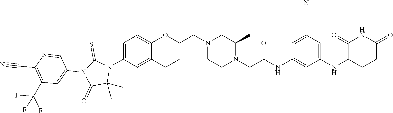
C1(C)(C)N(C2=CC=C(OCCN3CCN(CC(NC4=CC(NC5C(=O)NC(=O)CC5)=CC(C#N)=C4)=O)C(C)C3)C(CC)=C2)C(=S)N(C2=CC(C(F)(F)F)=C(C#N)N=C2)C1=O
